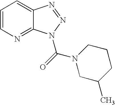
C1=CC=C2C(=N1)N(C(=O)N1CCCC(C)C1)N=N2
